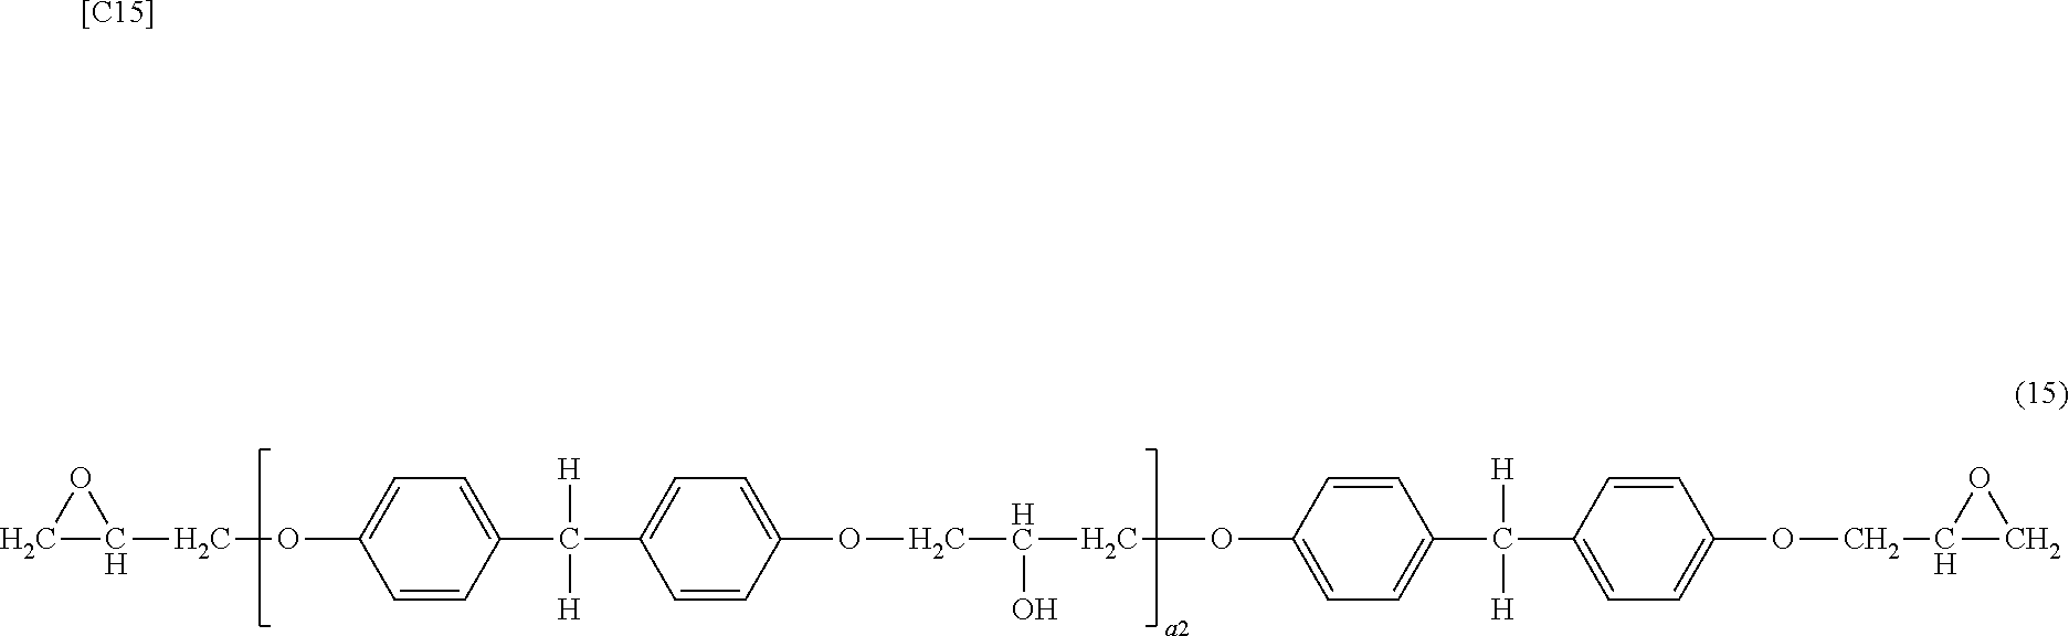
C1C(COC2=CC=C(C(C3=CC=C(OCC(COC4=CC=C(C(C5=CC=C(OCC6CO6)C=C5)([H])[H])C=C4)O)C=C3)([H])[H])C=C2)O1.[[C15]]
